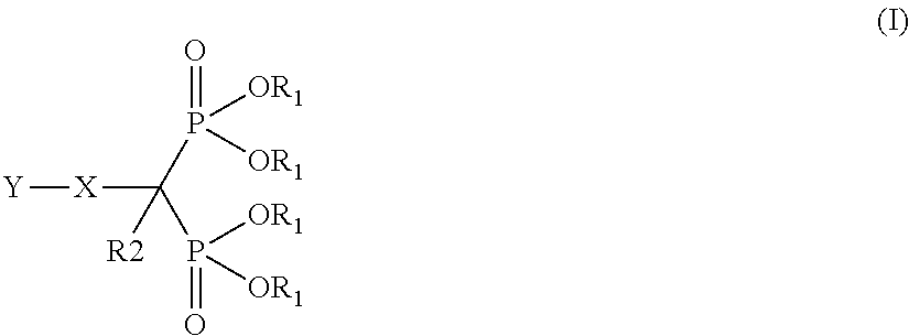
[Y][X]C(P([OR1])([OR1])=O)(P([OR1])([OR1])=O)[R2]
